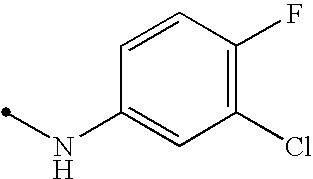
N(C1=CC(Cl)=C(F)C=C1)C
